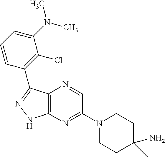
C12=C(N=C(N3CCC(N)(C)CC3)C=N1)NN=C2C1=C(Cl)C(N(C)C)=CC=C1
